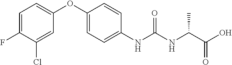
C1=C(F)C(Cl)=CC(OC2=CC=C(NC(NC(C(O)=O)C)=O)C=C2)=C1
